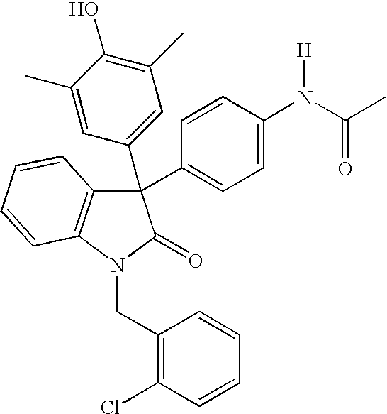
C1(C2(C3=CC(C)=C(O)C(C)=C3)C3=C(N(CC4=C(Cl)C=CC=C4)C2=O)C=CC=C3)=CC=C(N(C(C)=O)[H])C=C1
